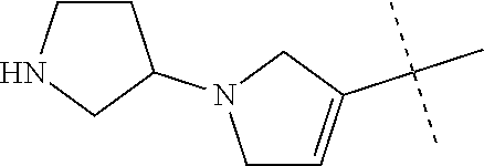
C1CC(N2CC=C(C(C)(C)C)C2)CN1
